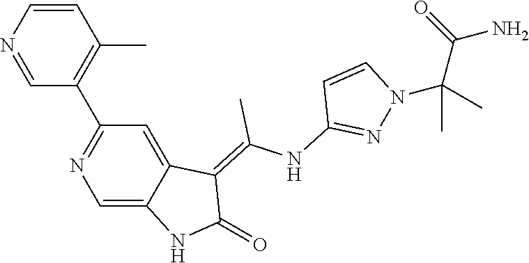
C1=CN=CC(C2=NC=C3C(=C2)C(=C(NC2=NN(C(C(=O)N)(C)C)C=C2)C)C(=O)N3)=C1C
